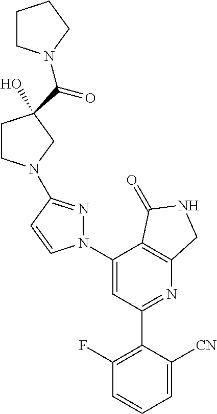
C1(C2=C(F)C=CC=C2[CN])=NC2=C(C(N3N=C(N4CCC(C(=O)N5CCCC5)(O)C4)C=C3)=C1)C(=O)NC2
